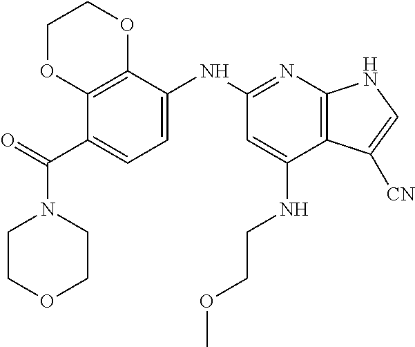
C1COCCN1C(C1=CC=C(NC2=NC3=C(C(NCCOC)=C2)C([CN])=CN3)C2=C1OCCO2)=O
